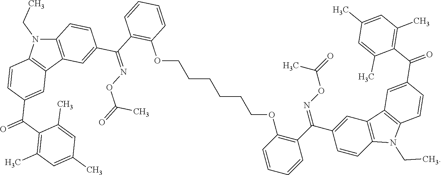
C12=C(C3=C(N1CC)C=CC(C(=O)C1=C(C)C=C(C)C=C1C)=C3)C=C(C(=NOC(C)=O)C1=C(OCCCCCCOC3=C(C(=NOC(C)=O)C4=CC5=C(C=C4)N(CC)C4=C5C=C(C(=O)C5=C(C)C=C(C)C=C5C)C=C4)C=CC=C3)C=CC=C1)C=C2
